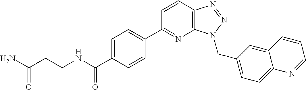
C1=CC2=C(N=C1C1=CC=C(C(NCCC(N)=O)=O)C=C1)N(CC1=CC=C3C(=C1)C=CC=N3)N=N2
